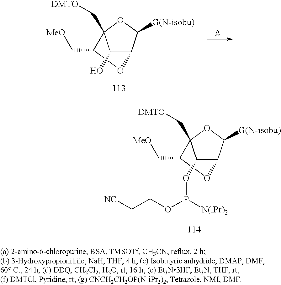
C1(C[MeO])OC2C(O)C1(C[DMTO])OC2[G(N-isobu)].C1(C[MeO])OC2C(OP(OCC[NC])[N(iPr)2])C1(C[DMTO])OC2[G(N-isobu)]
